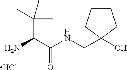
C(C(C(NCC1(O)CCCC1)=O)N)(C)(C)C.Cl
